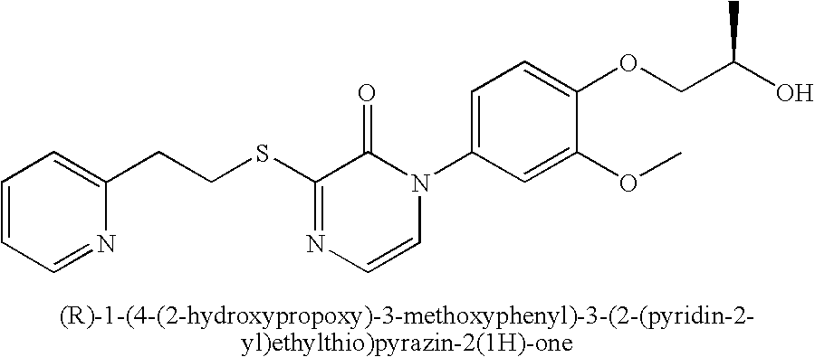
C(CSC1=NC=CN(C2=CC=C(OCC(O)C)C(OC)=C2)C1=O)C1=CC=CC=N1
